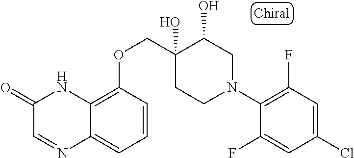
C1(N2CC(O)C(O)(COC3=C4C(=CC=C3)N=CC(=O)N4)CC2)=C(F)C=C(Cl)C=C1F
